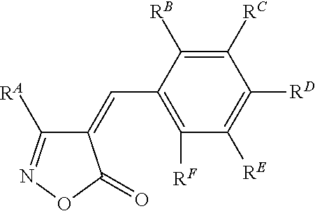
C1(=CC2=C([RF])C([RE])=C([RD])C([RC])=C2[RB])C([RA])=NOC1=O
